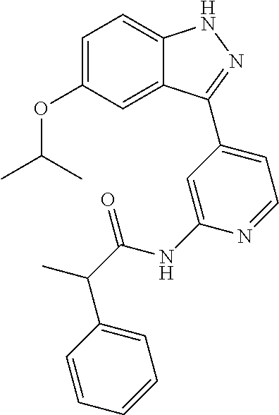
C1=C(OC(C)C)C=C2C(=C1)NN=C2C1=CC=NC(NC(=O)C(C2=CC=CC=C2)C)=C1
